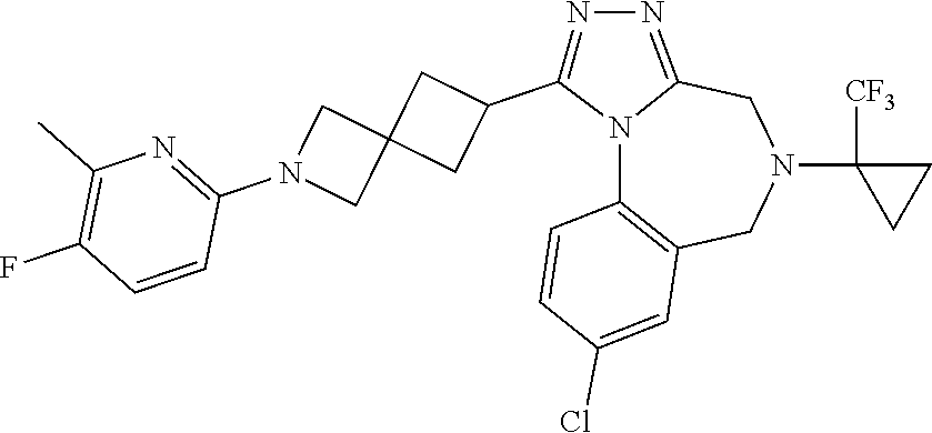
N12C3=C(CN(C4([CF3])CC4)CC1=NN=C2C1CC2(C1)CN(C1=NC(C)=C(F)C=C1)C2)C=C(Cl)C=C3
